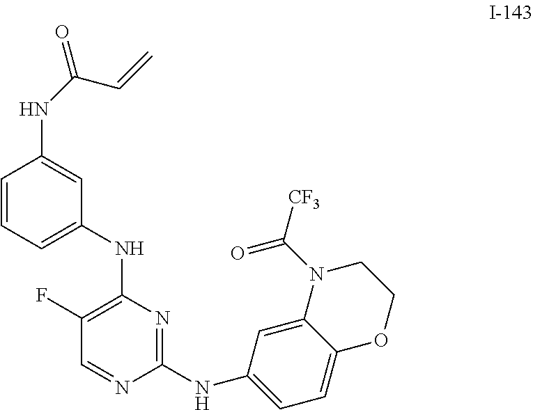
C1(F)=C(NC2=CC=CC(NC(=O)C=C)=C2)N=C(NC2=CC=C3C(=C2)N(C([CF3])=O)CCO3)N=C1
